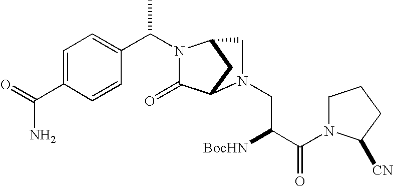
C1=C(C(=O)N)C=CC(C(N2C(=O)C3CC2CN3CC([BocHN])C(=O)N2CCCC2[CN])C)=C1
